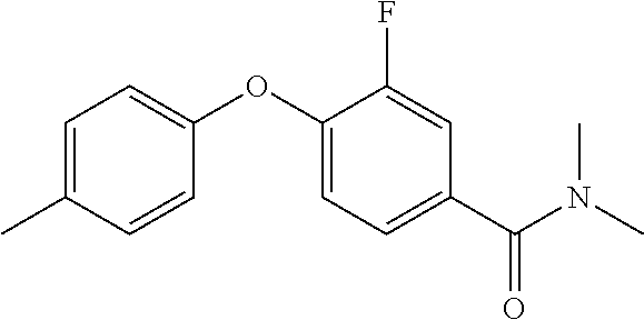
C1=C(C)C=CC(OC2=CC=C(C(N(C)C)=O)C=C2F)=C1
